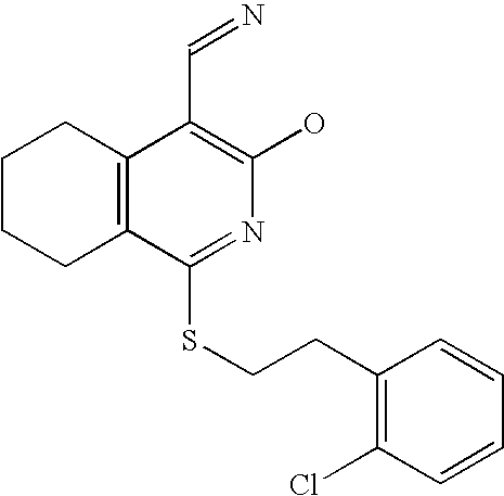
C1CCC2=C(C1)C(C=N)=C(O)N=C2SCCC1=C(Cl)C=CC=C1
